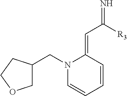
C1=CC=CC(=CC([R3])=N)N1CC1COCC1
